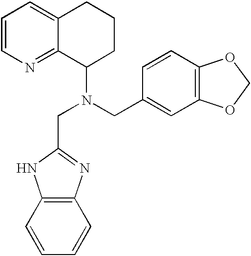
C1=CN=C2C(=C1)CCCC2N(CC1=NC2=C(N1)C=CC=C2)CC1=CC2=C(C=C1)OCO2
